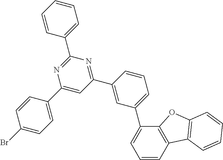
C1(C2=CC=C(Br)C=C2)=CC(C2=CC(C3=CC=CC4=C3OC3=C4C=CC=C3)=CC=C2)=NC(C2=CC=CC=C2)=N1
